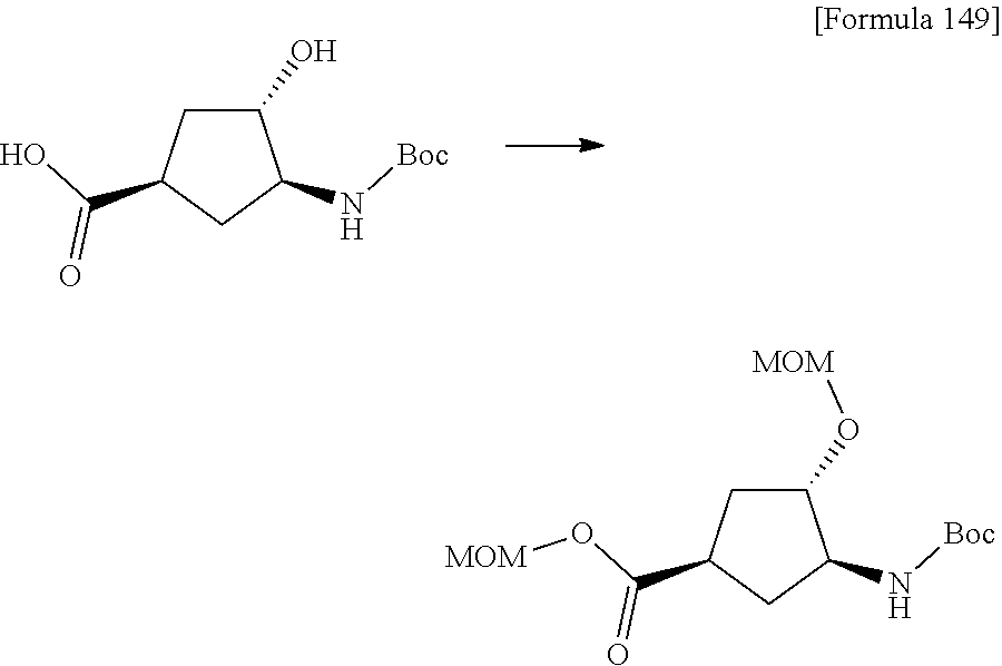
C1(O)CC(C(O)=O)CC1N[Boc].C1(O[MOM])CC(C(O[MOM])=O)CC1N[Boc]
